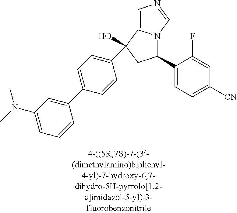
C1=CC(C2(O)C3=CN=CN3C(C3=CC=C([CN])C=C3F)C2)=CC=C1C1=CC(N(C)C)=CC=C1
